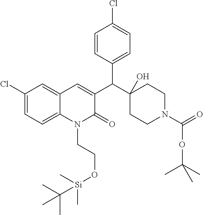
C1(Cl)=CC=C2C(=C1)C=C(C(C1=CC=C(Cl)C=C1)C1(O)CCN(C(=O)OC(C)(C)C)CC1)C(=O)N2CCO[Si](C)(C)C(C)(C)C
